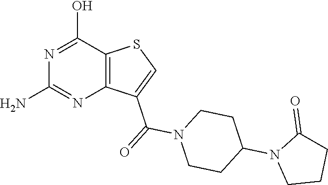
C1(N)=NC2=C(C(O)=N1)SC=C2C(N1CCC(N2CCCC2=O)CC1)=O
